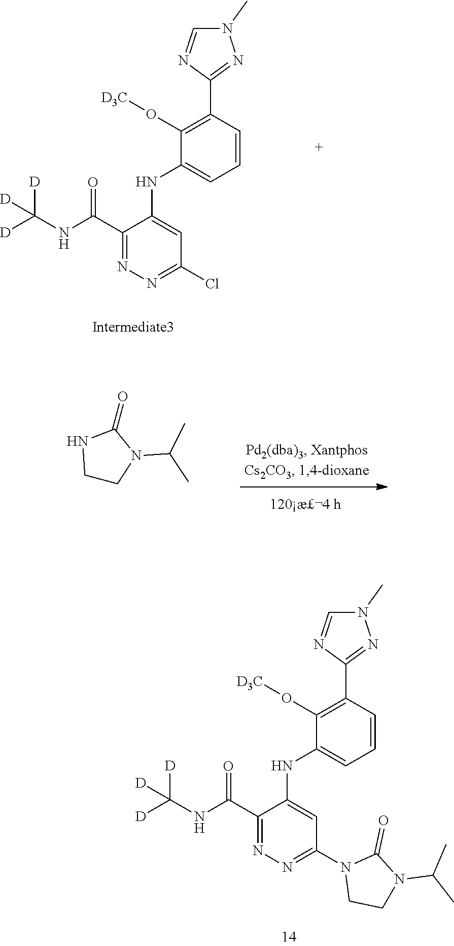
N1(C)C=NC(C2=C(O[D3C])C(NC3=CC(Cl)=NN=C3C(NC([D])([D])[D])=O)=CC=C2)=N1.C1CN(C(C)C)C(=O)N1.N1(C)C=NC(C2=C(O[D3C])C(NC3=CC(N4CCN(C(C)C)C4=O)=NN=C3C(NC([D])([D])[D])=O)=CC=C2)=N1
